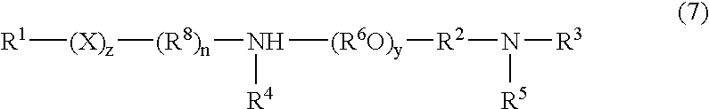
[R1][(X)z][(R8)n]N([R4])[(R6O)y][R2]N([R5])[R3]
